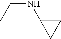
N(CC)C1CC1
